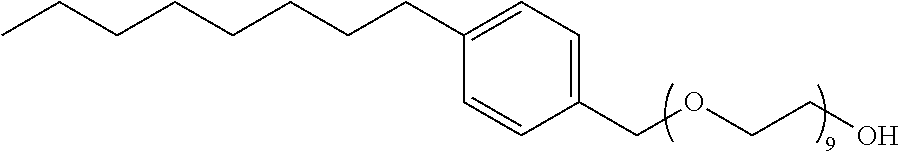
C1(COCCO)=CC=C(CCCCCCCC)C=C1
